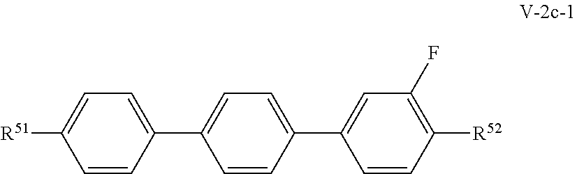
[R51]C1=CC=C(C2=CC=C(C3=CC(F)=C([R52])C=C3)C=C2)C=C1
